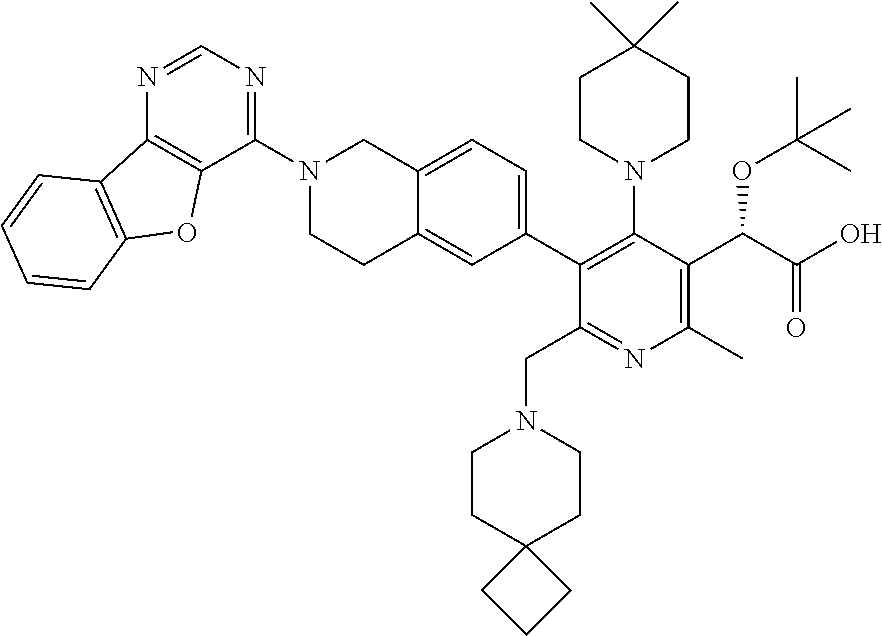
N1=CN=C(N2CCC3=CC(C4=C(N5CCC(C)(C)CC5)C(C(OC(C)(C)C)C(=O)O)=C(C)N=C4CN4CCC5(CC4)CCC5)=CC=C3C2)C2=C1C1=C(O2)C=CC=C1
